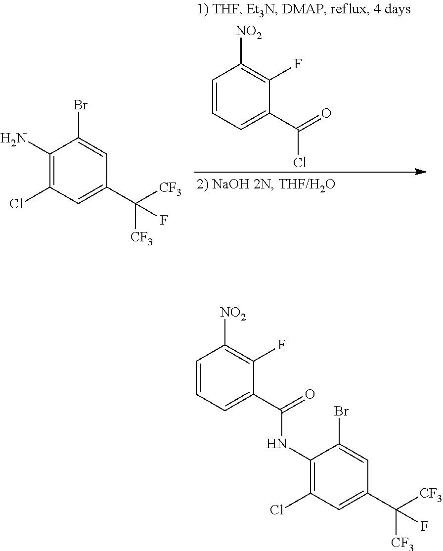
C1=CC=C(C(=O)Cl)C(F)=C1[NO2].C1(N)=C(Cl)C=C(C([CF3])([CF3])F)C=C1Br.C1(NC(C2=CC=CC([NO2])=C2F)=O)=C(Cl)C=C(C([CF3])([CF3])F)C=C1Br
